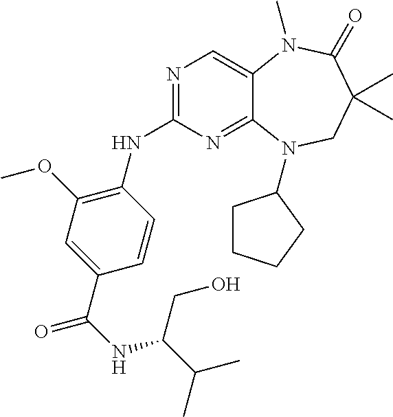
N1=C(NC2=C(OC)C=C(C(NC(C(C)C)CO)=O)C=C2)N=C2C(=C1)N(C)C(=O)C(C)(C)CN2C1CCCC1
